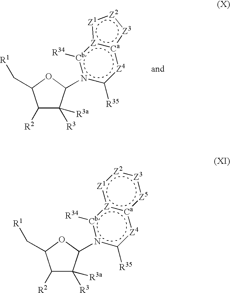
C1([R2])C([R3])([R3a])C(n2c([R35])[Z4]:[Ca]3:[Z](:[Cb]2[R34]):[Z1]:[Z2]:[Z3]:3)OC1C[R1].C1([R2])C([R3])([R3a])C(n2c([R35])[Z4]:[Ca]3:[Z](:[Cb]2[R34]):[Z1]:[Z2]:[Z3]:[Z5]:3)OC1C[R1]
